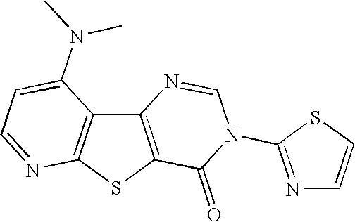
C12=C(SC3=C1C(N(C)C)=CC=N3)C(=O)N(C1=NC=CS1)C=N2
